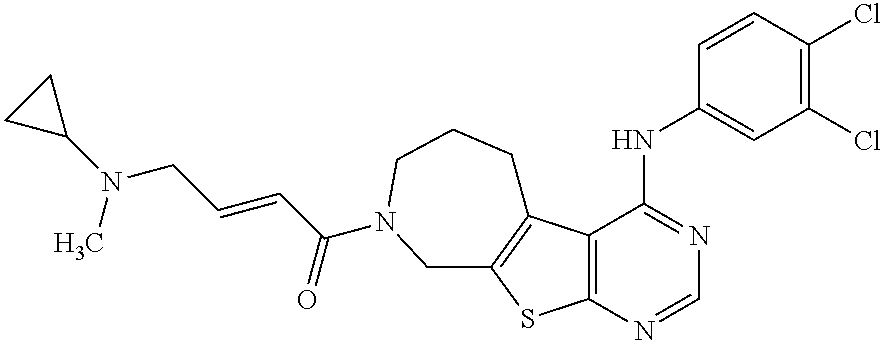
C12=C(C(NC3=CC(Cl)=C(Cl)C=C3)=NC=N1)C1=C(S2)CN(C(C=CCN(C)C2CC2)=O)CCC1
